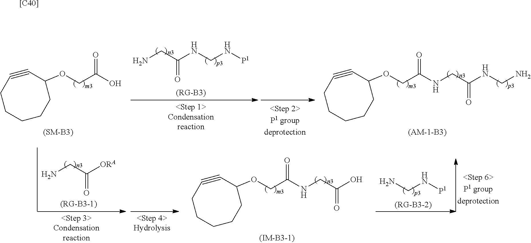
C1#CCCCCCC1OCC(O)=O.NCC(NCN[P1])=O.C1#CCCCCCC1OCC(=O)NCC(NCN)=O.C1#CCCCCCC1OCC(=O)NCC(O)=O.NCC([ORA])=O.NCN[P1].[[C40]]
